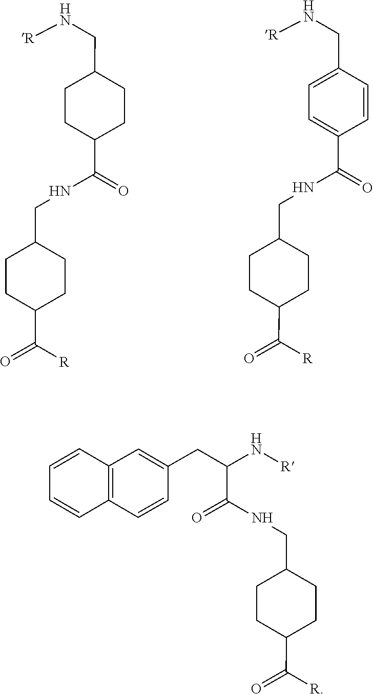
C(C1CCC(CN[R])CC1)(=O)NCC1CCC(C(=O)[R])CC1.C(C1=CC=C(CN[R])C=C1)(=O)NCC1CCC(C(=O)[R])CC1.N(C(CC1=CC2=C(C=C1)C=CC=C2)C(=O)NCC1CCC(C(=O)[R])CC1)[R]
